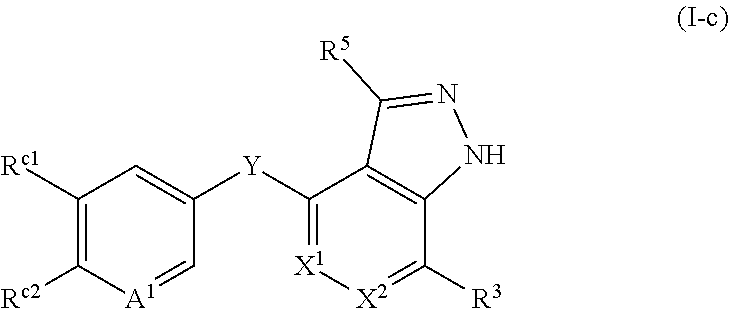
C1([Rc1])=C([Rc2])[A1]=CC([Y]C2=[X1][X2]=C([R3])C3=C2C([R5])=NN3)=C1
